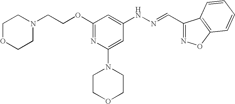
C(OC1=NC(N2CCOCC2)=CC(NN=CC2=NOC3=C2C=CC=C3)=C1)CN1CCOCC1
